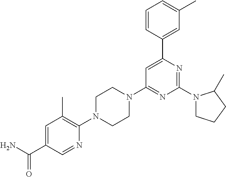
NC(C1=CC(C)=C(N2CCN(C3=NC(N4CCCC4C)=NC(C4=CC(C)=CC=C4)=C3)CC2)N=C1)=O
